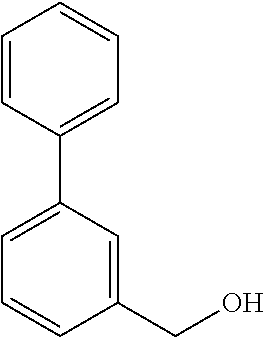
C1(CO)=CC(C2=CC=CC=C2)=CC=C1
